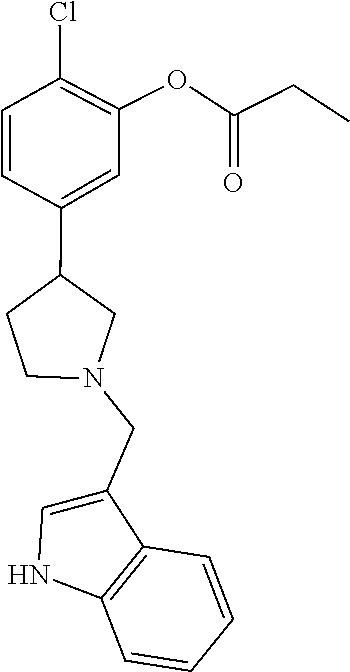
C1(CN2CC(C3=CC(OC(CC)=O)=C(Cl)C=C3)CC2)=CNC2=C1C=CC=C2
